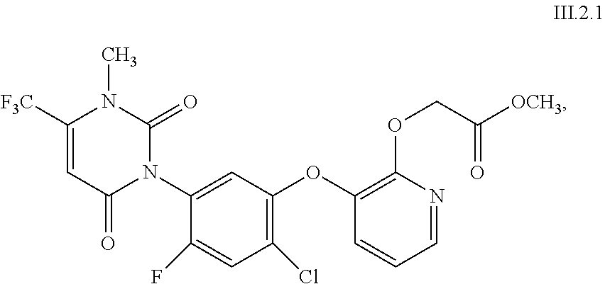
C1([F3C])=CC(=O)N(C2=CC(OC3=C(OCC([OCH3])=O)N=CC=C3)=C(Cl)C=C2F)C(=O)N1C
